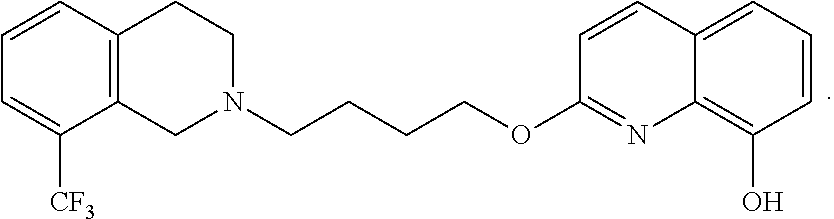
N1(CCCCOC2=NC3=C(O)C=CC=C3C=C2)CCC2=C(C1)C([CF3])=CC=C2
